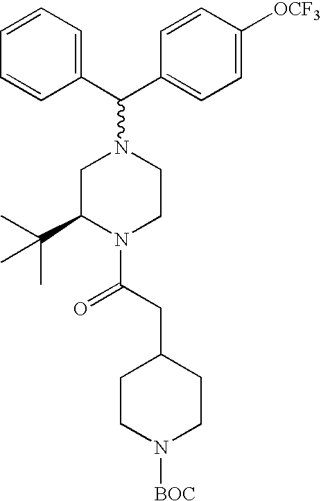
C1=CC=CC(C(C2=CC=C([OCF3])C=C2)N2CC(C(C)(C)C)N(C(CC3CCN([BOC])CC3)=O)CC2)=C1
